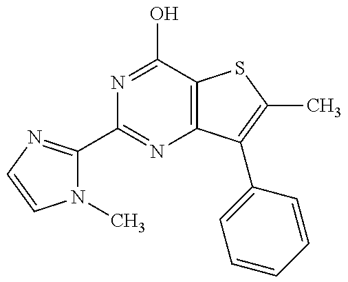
N1(C)C(C2=NC3=C(C(O)=N2)SC(C)=C3C2=CC=CC=C2)=NC=C1
